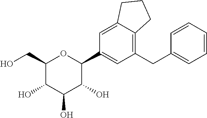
C1(CO)C(O)C(O)C(O)C(C2=CC(CC3=CC=CC=C3)=C3C(=C2)CCC3)O1
